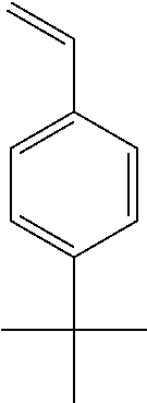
C1=CC(C=C)=CC=C1C(C)(C)C
